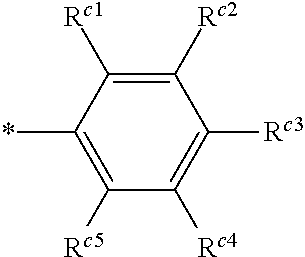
C1([Rc2])=C([Rc1])C(*)=C([Rc5])C([Rc4])=C1[Rc3]
